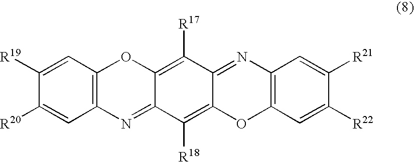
C1=C([R19])C([R20])=CC2=C1OC1=C([R17])C3=NC4=C(OC3=C([R18])C1=N2)C=C([R22])C([R21])=C4
